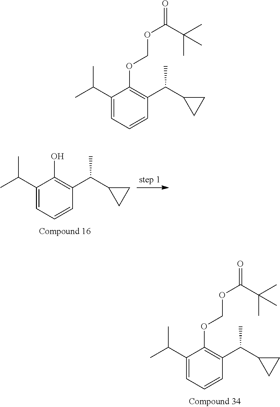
C1(C(C)C)=CC=CC(C(C2CC2)C)=C1OCOC(=O)C(C)(C)C.C1(C(C)C)=CC=CC(C(C)C2CC2)=C1O.C1(C(C)C)=CC=CC(C(C2CC2)C)=C1OCOC(=O)C(C)(C)C
